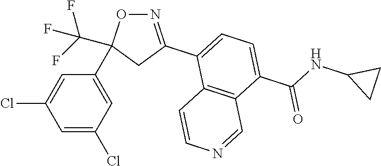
N1=C(C2=CC=C(C(=O)NC3CC3)C3=C2C=CN=C3)CC(C2=CC(Cl)=CC(Cl)=C2)(C(F)(F)F)O1
